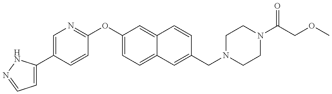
C1=C(C2=CN=C(OC3=CC=C4C(=C3)C=CC(CN3CCN(C(COC)=O)CC3)=C4)C=C2)NN=C1
